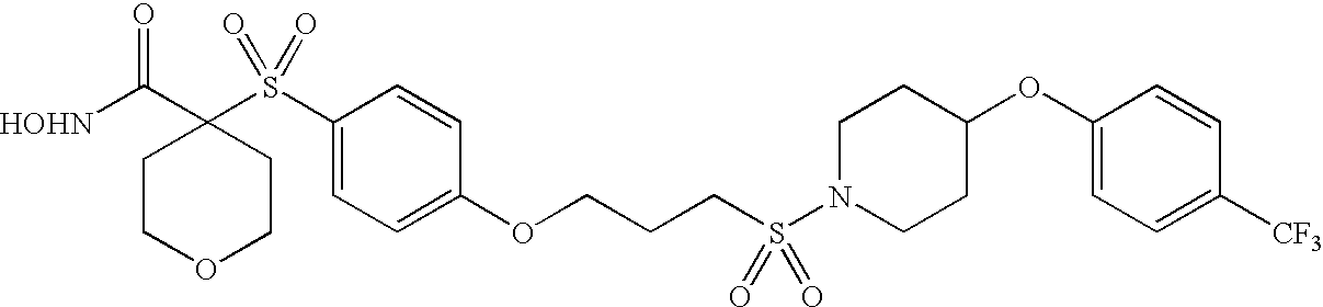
[HOHN]C(C1(S(C2=CC=C(OCCCS(N3CCC(OC4=CC=C([CF3])C=C4)CC3)(=O)=O)C=C2)(=O)=O)CCOCC1)=O
